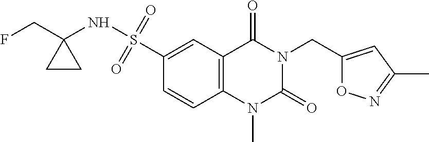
C1(S(NC2(CF)CC2)(=O)=O)=CC2=C(C=C1)N(C)C(=O)N(CC1=CC(C)=NO1)C2=O
